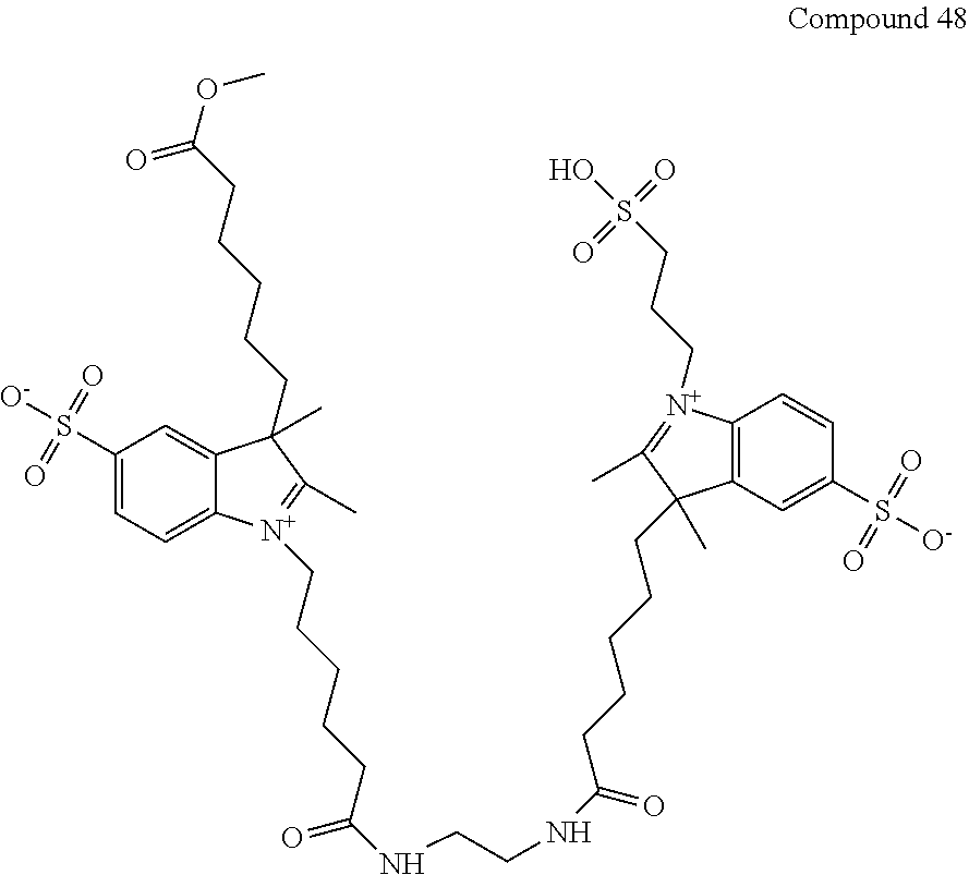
C1(S([O-])(=O)=O)=CC=C2C(=C1)C(C)(CCCCCC(OC)=O)C(C)=[N+]2CCCCCC(NCCNC(CCCCCC1(C)C2=C(C=CC(S([O-])(=O)=O)=C2)[N+](CCCS(O)(=O)=O)=C1C)=O)=O
